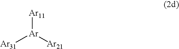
[Ar31][Ar]([Ar21])[Ar11]
